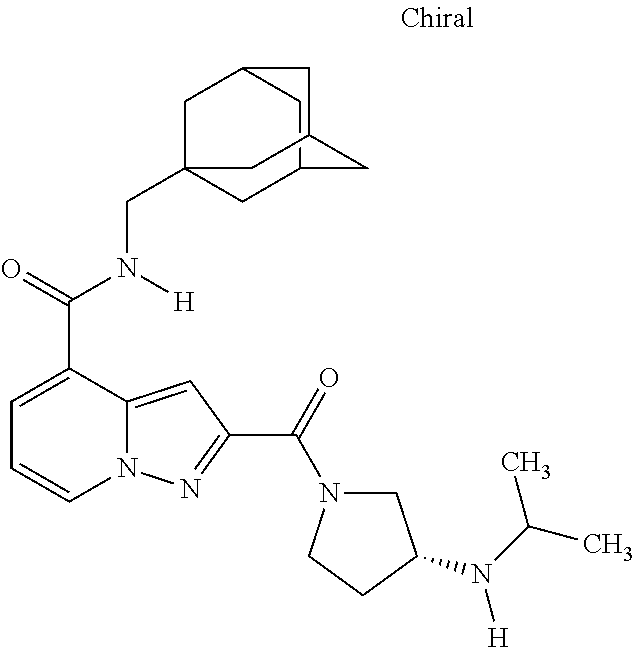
C1=C(C(=O)N([H])CC23CC4CC(C2)CC(C4)C3)C2=CC(C(=O)N3CC(N(C(C)C)[H])CC3)=NN2C=C1
